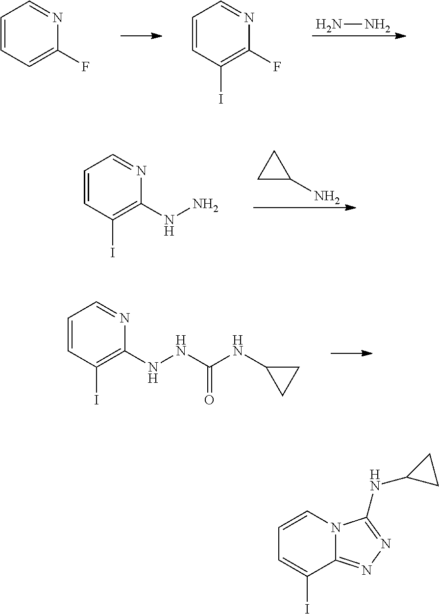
NN.C1=CC=C(F)N=C1.C1=CC(I)=C(F)N=C1.C1=CC(I)=C(NN)N=C1.C1C(N)C1.C1=CC(I)=C(NNC(NC2CC2)=O)N=C1.C1=CN2C(=NN=C2NC2CC2)C(I)=C1
